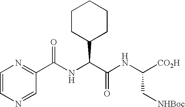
C1=CN=CC(C(NC(C(NC([CO2H])C[NHBoc])=O)C2CCCCC2)=O)=N1
